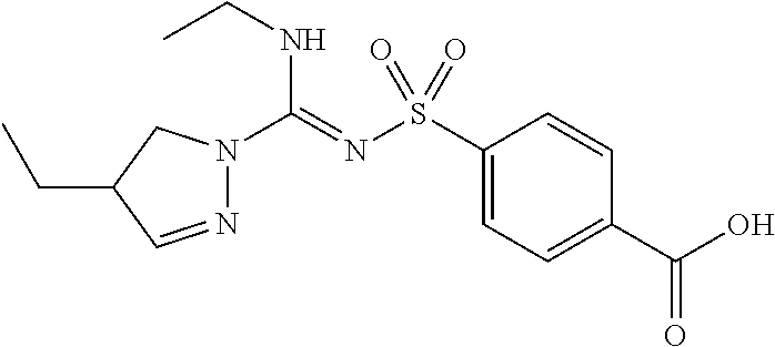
C1(S(N=C(NCC)N2N=CC(CC)C2)(=O)=O)=CC=C(C(O)=O)C=C1
